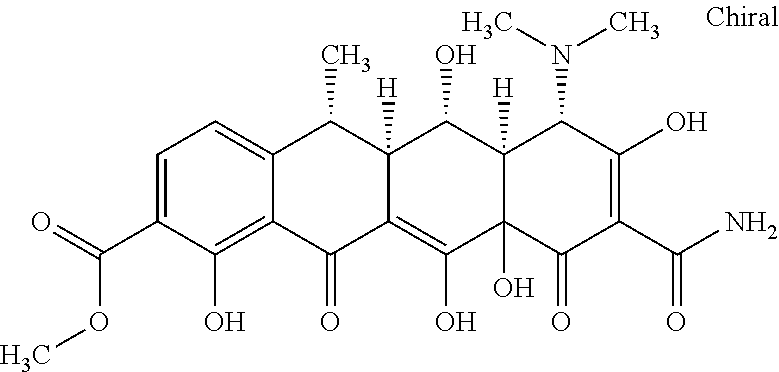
C12([H])C(O)(C(=O)C(C(N)=O)=C(O)C1N(C)C)C(O)=C1C([H])(C2O)C(C)C2=CC=C(C(=O)OC)C(O)=C2C1=O
